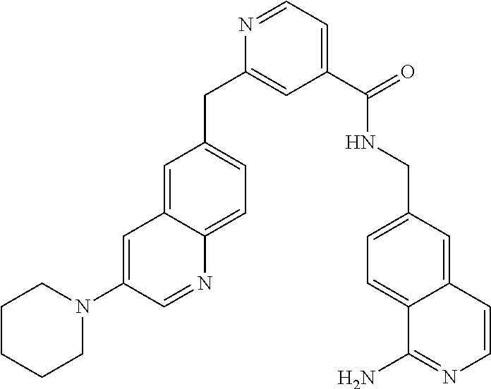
C1=C2C(=CC=C1CC1=CC(C(=O)NCC3=CC=C4C(=C3)C=CN=C4N)=CC=N1)N=CC(N1CCCCC1)=C2
